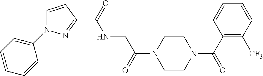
C(N1CCN(C(=O)CNC(C2=NN(C3=CC=CC=C3)C=C2)=O)CC1)(=O)C1=C([CF3])C=CC=C1
